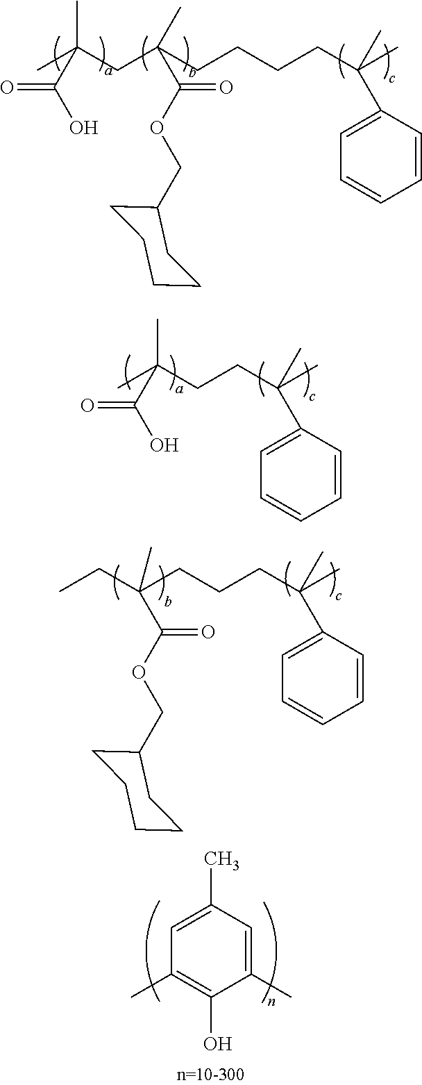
CC(CC(CCCCC(C)(C)C1=CC=CC=C1)(C)C(OCC1CCCCC1)=O)(C)C(O)=O.C(CC(C)(C)C1=CC=CC=C1)C(C)(C)C(O)=O.C1=C(C)C=C(C)C(O)=C1C.C(CCCC(C)(C)C1=CC=CC=C1)(C(OCC1CCCCC1)=O)(C)CC
